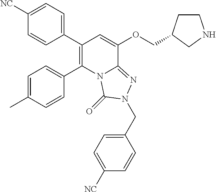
C1(C2=C(C3=CC=C(C)C=C3)N3C(=NN(CC4=CC=C([NC])C=C4)C3=O)C(OCC3CCNC3)=C2)=CC=C([NC])C=C1
